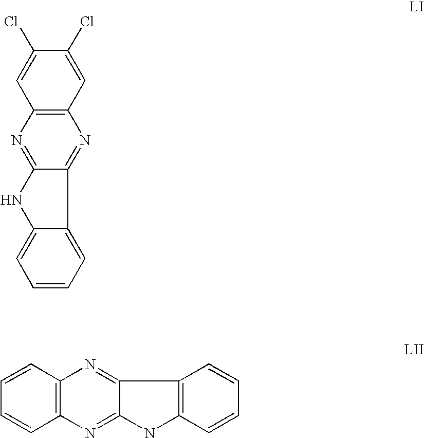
C12=C(N=C3C(=N1)C1=CC=CC=C1N3)C=C(Cl)C(Cl)=C2.C12=C(C=CC=C1)N=C1C(=N2)NC2=C1C=CC=C2
